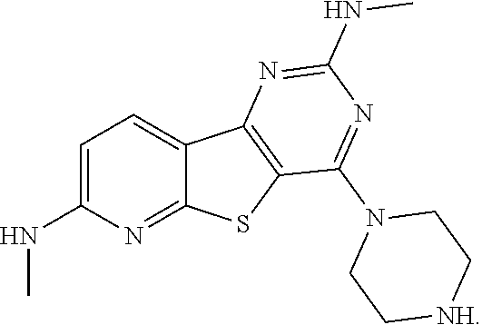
C1=C(NC)N=C2C(=C1)C1=C(S2)C(N2CC[NH]CC2)=NC(NC)=N1
